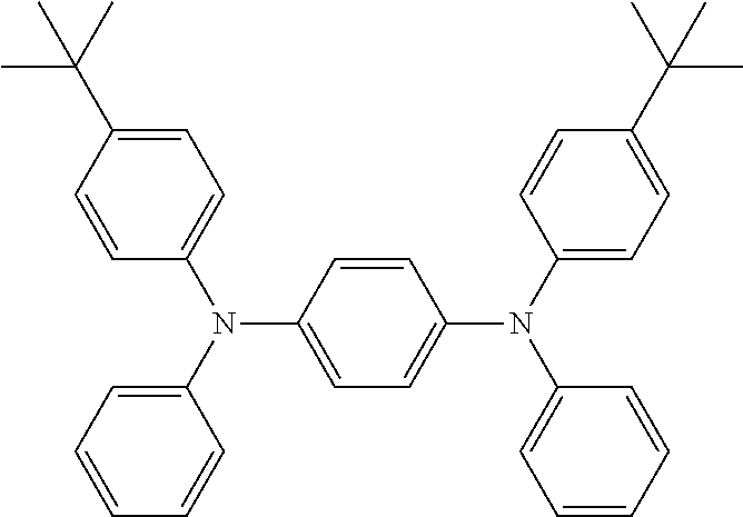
C1=C(C(C)(C)C)C=CC(N(C2=CC=CC=C2)C2=CC=C(N(C3=CC=C(C(C)(C)C)C=C3)C3=CC=CC=C3)C=C2)=C1
